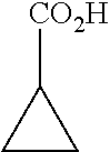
C1([CO2H])CC1
